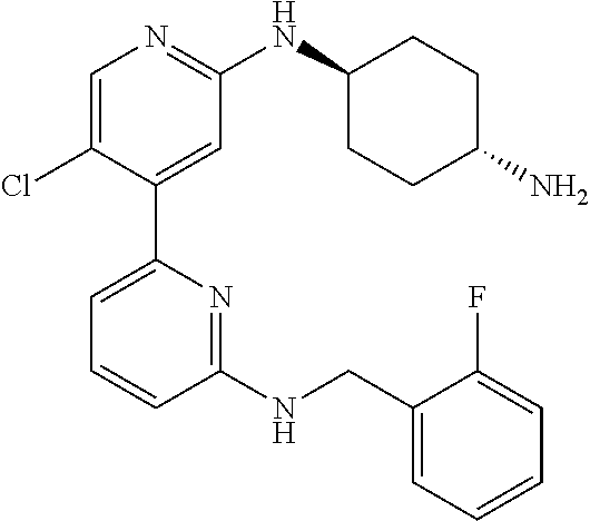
C1=C(Cl)C(C2=CC=CC(NCC3=CC=CC=C3F)=N2)=CC(NC2CCC(N)CC2)=N1
